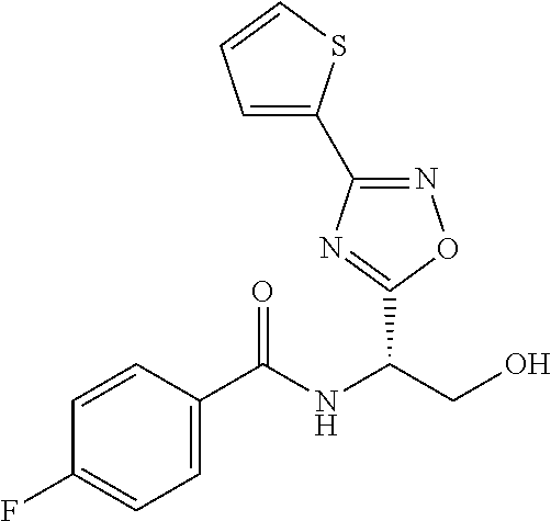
C1(C(NC(CO)C2=NC(C3=CC=CS3)=NO2)=O)=CC=C(F)C=C1
